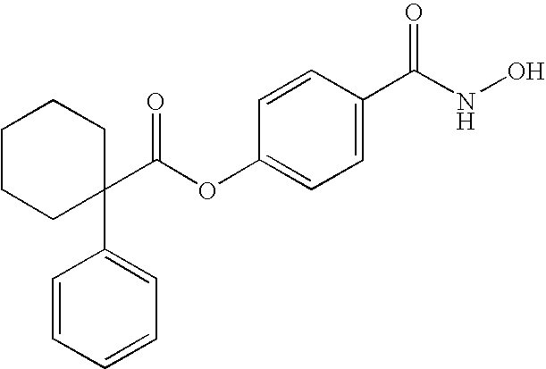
C1=CC(C(NO)=O)=CC=C1OC(C1(C2=CC=CC=C2)CCCCC1)=O
